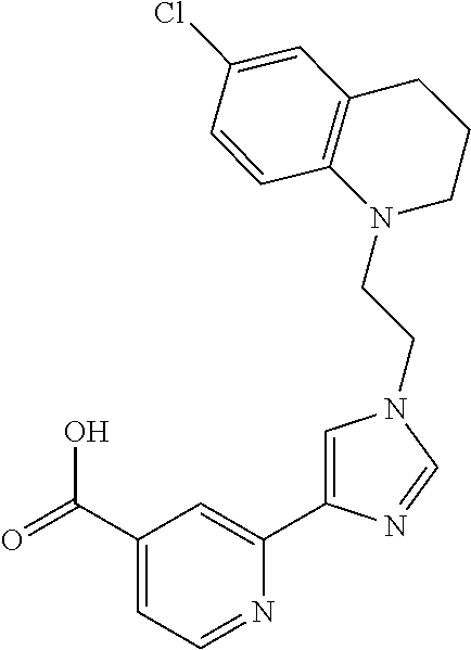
C1(C(=O)O)=CC=NC(C2=CN(CCN3C4=C(CCC3)C=C(Cl)C=C4)C=N2)=C1
